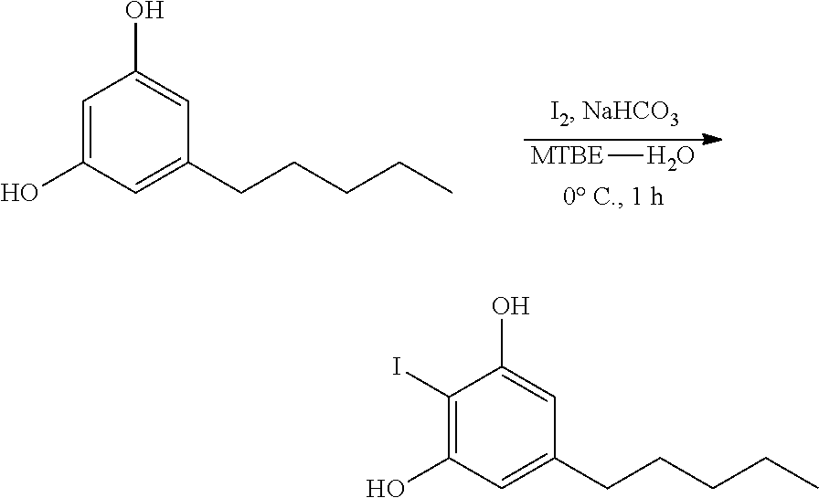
[MTBE]O.C1=C(O)C=C(CCCCC)C=C1O.C1(I)=C(O)C=C(CCCCC)C=C1O
